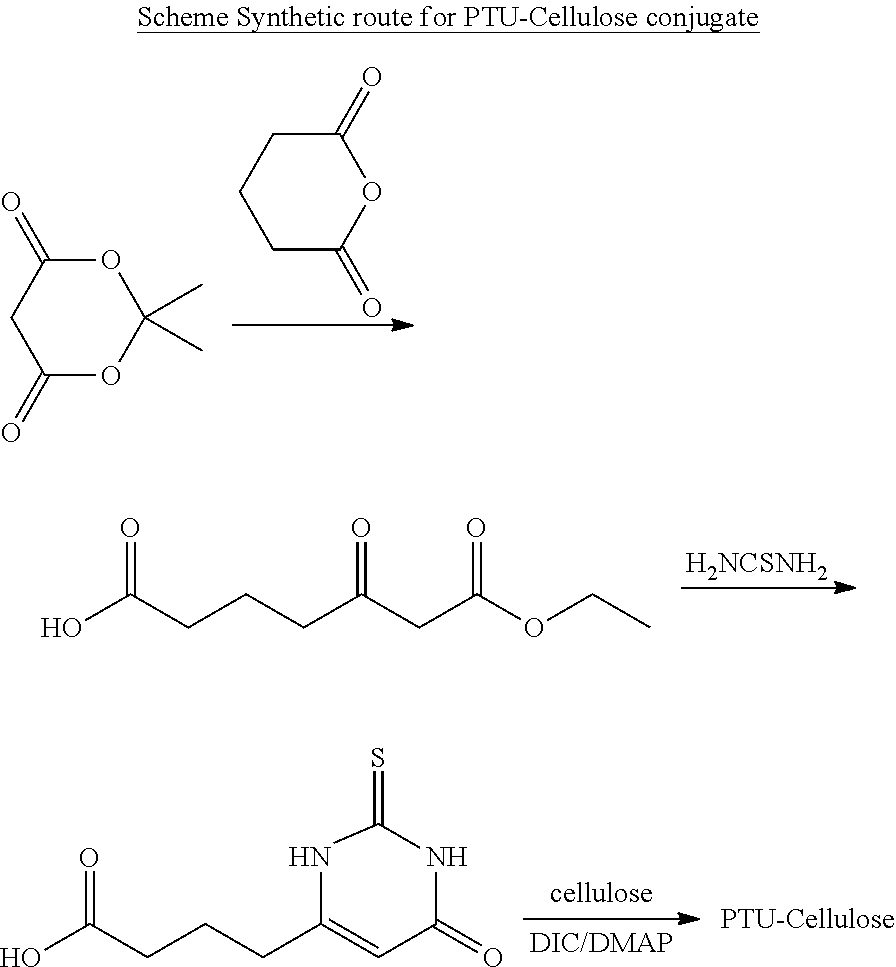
C1C(=O)OC(=O)CC1.O1C(=O)CC(=O)OC1(C)C.C(CCCC(CC(OCC)=O)=O)(O)=O.[H2NCSNH2].C(CCCC1=CC(=O)NC(=S)N1)(O)=O
